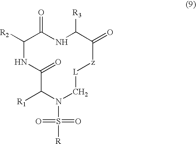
C1([R2])NC(=O)C([R1])N(S(=O)(=O)[R])C[L][z]C(=O)C([R3])NC1=O
